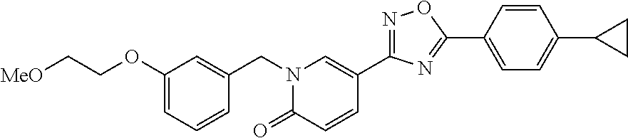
[MeO]CCOC1=CC=CC(CN2C(=O)C=CC(C3=NOC(C4=CC=C(C5CC5)C=C4)=N3)=C2)=C1
